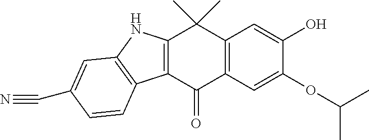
C12=C(C=C(OC(C)C)C(O)=C1)C(=O)C1=C(C2(C)C)NC2=C1C=CC(C#N)=C2
